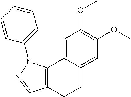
C12=C(CCC3=CC(OC)=C(OC)C=C13)C=NN2C1=CC=CC=C1
